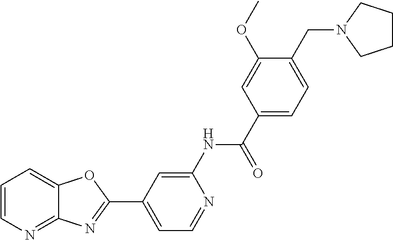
C1=C(NC(C2=CC=C(CN3CCCC3)C(OC)=C2)=O)N=CC=C1C1=NC2=NC=CC=C2O1
